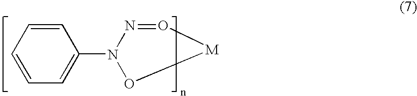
C1=CC=CC=C1N1N=O[M]O1
